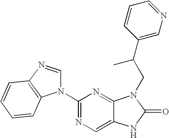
C12=CN=C(N3C=NC4=C3C=CC=C4)N=C1N(CC(C1=CN=CC=C1)C)C(=O)N2
